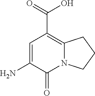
C1(N)=CC(C(=O)O)=C2N(C1=O)CCC2
